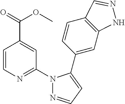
C1=CC(C(OC)=O)=CC(N2N=CC=C2C2=CC3=C(C=C2)C=NN3)=N1
